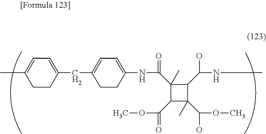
CC1=CC=C(CC2=CC=C(NC(C3(C)C(C(OC)=O)C(C(OC)O)(C)C3C(NC)O)=O)CC2)CC1
